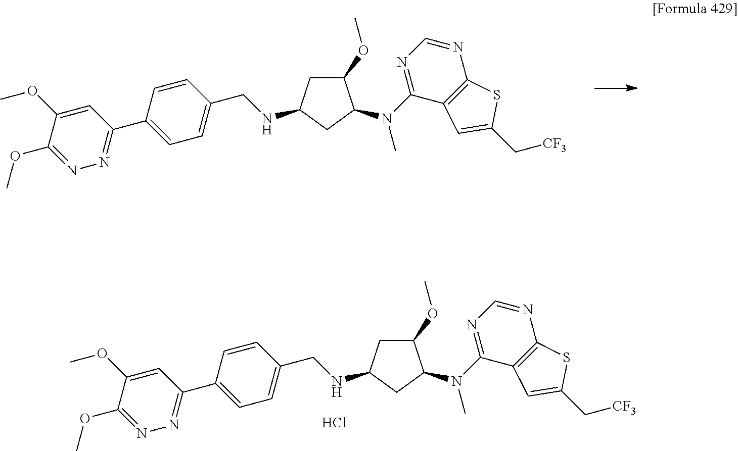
N1=C(OC)C(OC)=CC(C2=CC=C(CNC3CC(OC)C(N(C)C4=NC=NC5=C4C=C(C[CF3])S5)C3)C=C2)=N1.N1=C(OC)C(OC)=CC(C2=CC=C(CNC3CC(OC)C(N(C)C4=NC=NC5=C4C=C(C[CF3])S5)C3)C=C2)=N1.Cl
